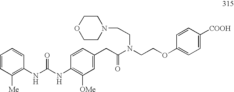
O(CCN(C(CC1=CC([OMe])=C(NC(=O)NC2=C([Me])C=CC=C2)C=C1)=O)CCN1CCOCC1)C1=CC=C([COOH])C=C1
